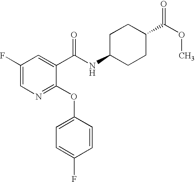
C1(F)=CN=C(OC2=CC=C(F)C=C2)C(C(NC2CCC(C(OC)=O)CC2)=O)=C1
